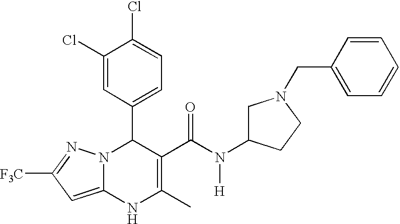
C1(Cl)=CC(C2N3C(=CC([F3C])=N3)NC(C)=C2C(N([H])C2CN(CC3=CC=CC=C3)CC2)=O)=CC=C1Cl
